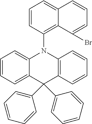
C1=CC=C2C(=C1)N(C1=C3C(=CC=C1)C=CC=C3Br)C1=C(C2(C2=CC=CC=C2)C2=CC=CC=C2)C=CC=C1
